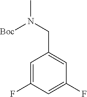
C1=C(F)C=C(F)C=C1CN(C)[Boc]
